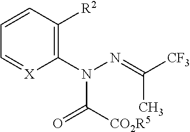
C1=CC([R2])=C(N(N=C([CF3])C)C([CO2R5])=O)[X]=C1
